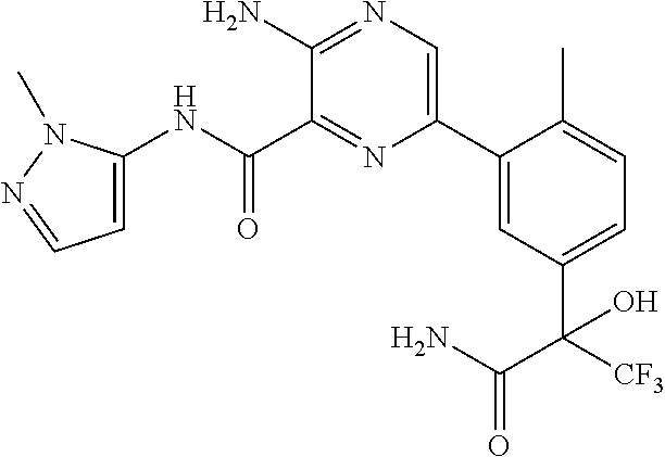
C1(C2=CC(C([CF3])(C(N)=O)O)=CC=C2C)=CN=C(N)C(C(NC2=CC=NN2C)=O)=N1
